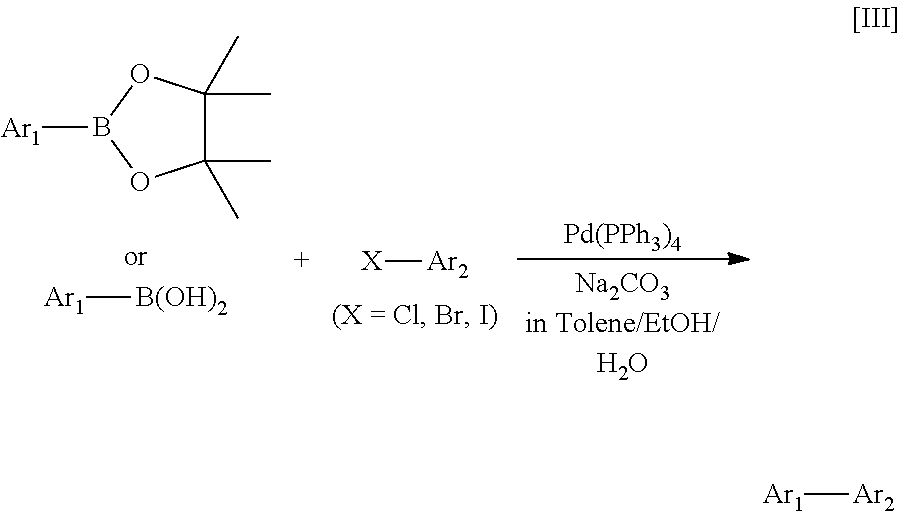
[Pd(PPh3)4].[X][Ar2].B1([Ar1])OC(C)(C)C(C)(C)O1.[Ar1][B(OH)2].[Ar1][Ar2]
